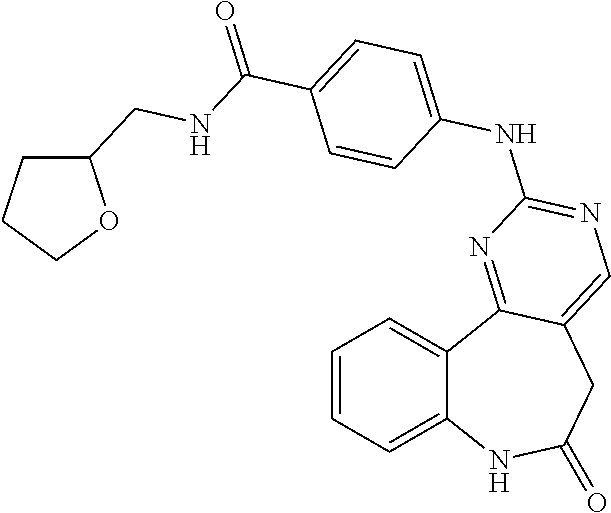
C12=CC=CC=C1C1=NC(NC3=CC=C(C(=O)NCC4CCCO4)C=C3)=NC=C1CC(=O)N2
